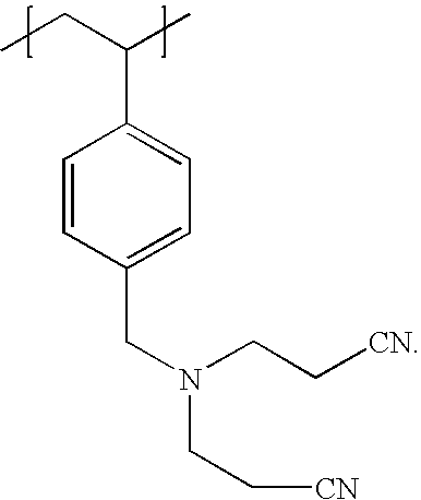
CCC(C)C1=CC=C(CN(CC[CN])CC[CN])C=C1
